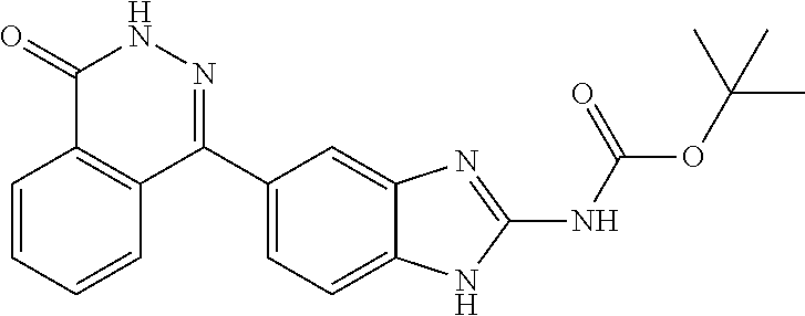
O(C(C)(C)C)C(=O)NC1=NC2=CC(C3=NNC(=O)C4=C3C=CC=C4)=CC=C2N1
